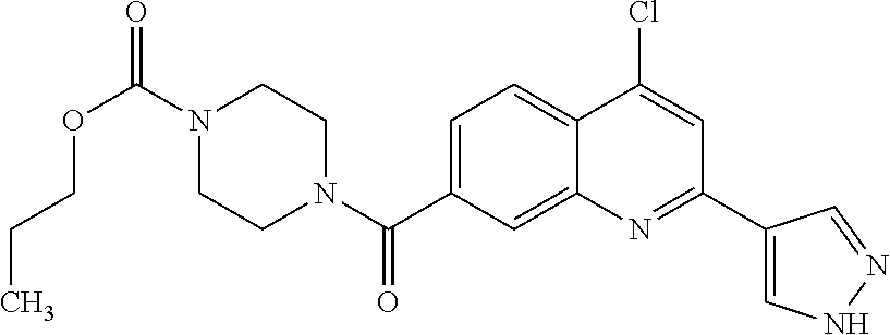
N1(C(OCCC)=O)CCN(C(=O)C2=CC=C3C(=C2)N=C(C2=CNN=C2)C=C3Cl)CC1
